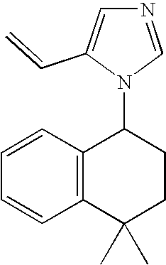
C1=CC2=C(C=C1)C(C)(C)CCC2N1C=NC=C1C=C
